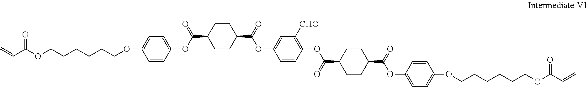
C(C(OCCCCCCOC1=CC=C(OC(C2CCC(C(=O)OC3=CC([CHO])=C(OC(C4CCC(C(OC5=CC=C(OCCCCCCOC(C=C)=O)C=C5)=O)CC4)=O)C=C3)CC2)=O)C=C1)=O)=C
